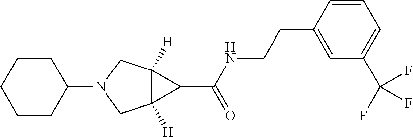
C1CC(N2CC3([H])C([H])(C2)C3C(NCCC2=CC(C(F)(F)F)=CC=C2)=O)CCC1
